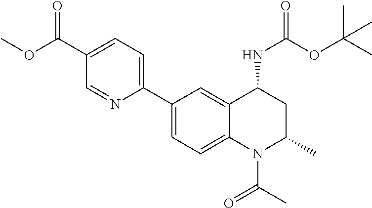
C1(C2=CC=C3C(=C2)C(NC(=O)OC(C)(C)C)CC(C)N3C(C)=O)=CC=C(C(OC)=O)C=N1
